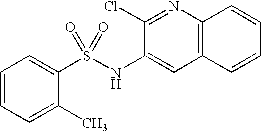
C12=C(N=C(Cl)C(NS(C3=CC=CC=C3C)(=O)=O)=C1)C=CC=C2
